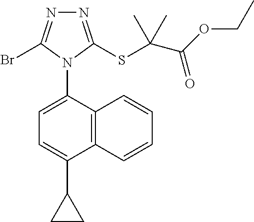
N1=C(SC(C(OCC)=O)(C)C)N(C2=CC=C(C3CC3)C3=C2C=CC=C3)C(Br)=N1
